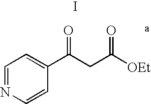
C1=NC=CC(C(CC([OEt])=O)=O)=C1.I
